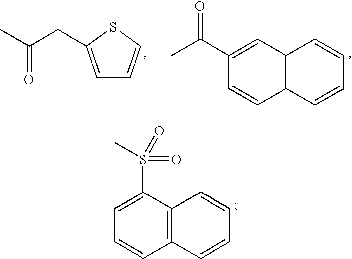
C1=C(CC(C)=O)SC=C1.C1=C(C(C)=O)C=CC2=C1C=CC=C2.C1(S(=O)(=O)C)=CC=CC2=C1C=CC=C2
